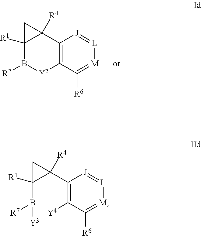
C12([R1])B([R7])[Y2]C3=C(C1([R4])C2)[J]=[L][M]=C3[R6].C1(B([R7])[Y3])([R1])C(C2=C([Y4])C([R6])=[M][L]=[J]2)([R4])C1
